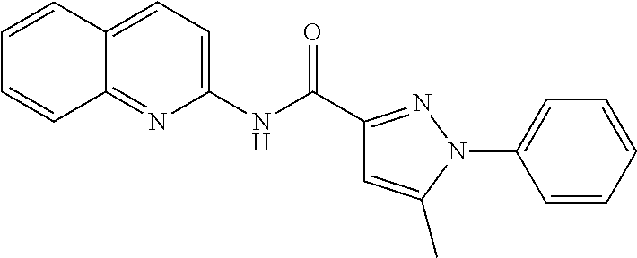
C1(NC(=O)C2=NN(C3=CC=CC=C3)C(C)=C2)=CC=C2C(=N1)C=CC=C2
